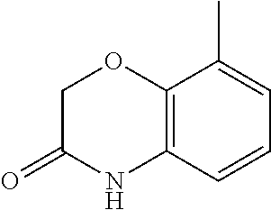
C12=C(OCC(=O)N1)C(C)=CC=C2
